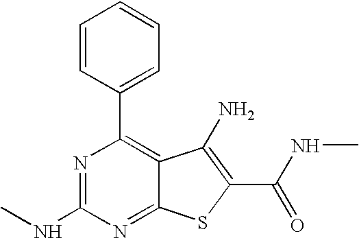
C1=CC(C2=C3C(=NC(NC)=N2)SC(C(NC)=O)=C3N)=CC=C1
